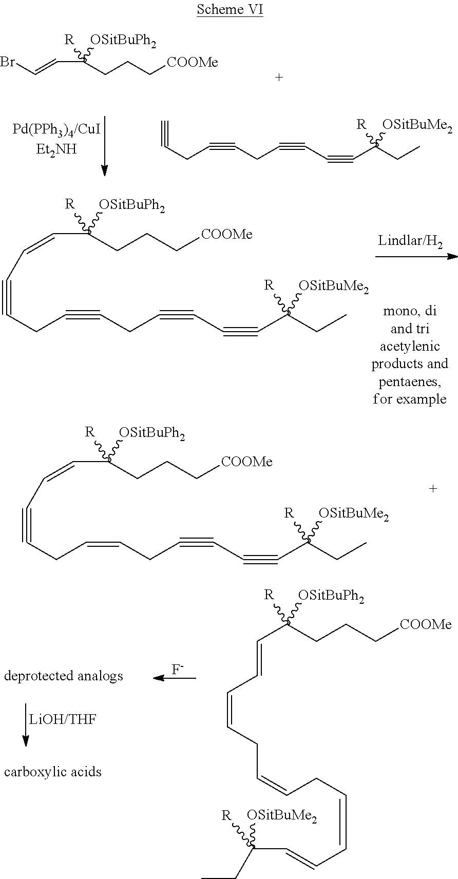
BrC=CC(CCC[COOMe])([R])[OSitBuPh2].C#CCC#CCC#CC#CC(CC)([R])[OSitBuMe2].C(#CCC#CCC#CC#CC(CC)([R])[OSitBuMe2])C=CC(CCC[COOMe])([R])[OSitBuPh2].C(#CCC=CCC#CC#CC(CC)([R])[OSitBuMe2])C=CC(CCC[COOMe])([R])[OSitBuPh2].C(C(CCC[COOMe])([R])[OSitBuPh2])=CC=CCC=CCC=CC=CC(CC)([R])[OSitBuMe2].[F-]
